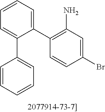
C1(C2=C(N)C=C(Br)C=C2)=CC=CC=C1C1=CC=CC=C1
